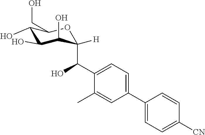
C1=C(C2=CC=C(C(O)C3([H])C(O)C(O)C(O)C(CO)O3)C(C)=C2)C=CC([CN])=C1
